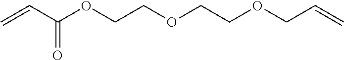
C=CC(OCCOCCOCC=C)=O
